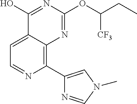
C1=C2C(=C(C3=CN(C)C=N3)N=C1)N=C(OC(CC)[CF3])N=C2O
